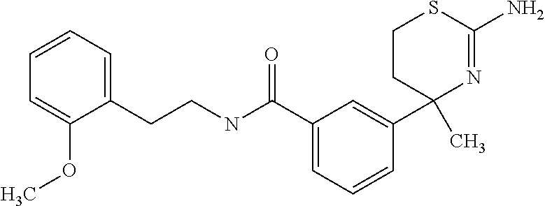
C(CNC(C1=CC=CC(C2(C)N=C(N)SCC2)=C1)=O)C1=CC=CC=C1OC
